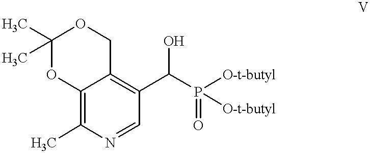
C1(C)(C)OC2=C(C)N=CC(C(P([O-t-butyl])(=O)[O-t-butyl])O)=C2CO1
